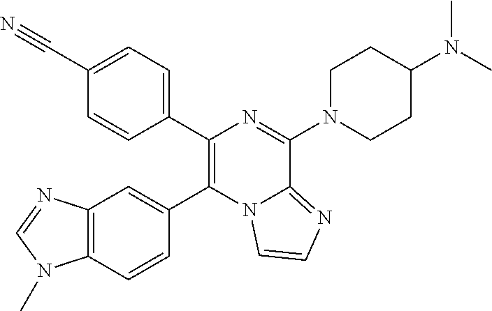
C1(C#N)=CC=C(C2=C(C3=CC4=C(C=C3)N(C)C=N4)N3C(=NC=C3)C(N3CCC(N(C)C)CC3)=N2)C=C1
